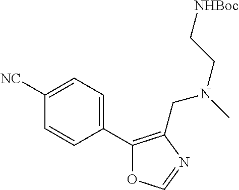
C1([NC])=CC=C(C2=C(CN(C)CC[NHBoc])N=CO2)C=C1
